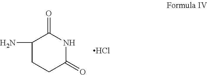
C1(N)CCC(=O)NC1=O.Cl
